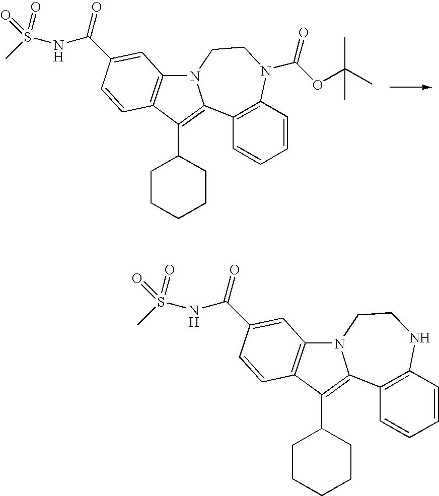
C1(C2CCCCC2)=C2C3=C(C=CC=C3)N(C(OC(C)(C)C)=O)CCN2C2=C1C=CC(C(NS(C)(=O)=O)=O)=C2.C1(C2CCCCC2)=C2C3=C(C=CC=C3)NCCN2C2=C1C=CC(C(NS(C)(=O)=O)=O)=C2
